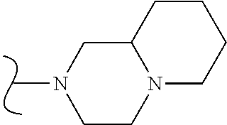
CN1CCN2C(C1)CCCC2
